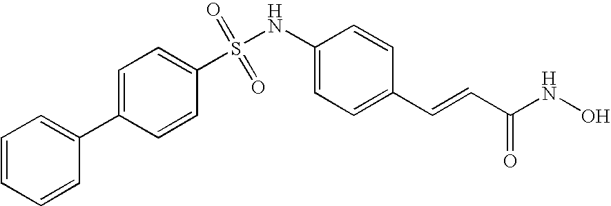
C1=CC=CC(C2=CC=C(S(NC3=CC=C(C=CC(NO)=O)C=C3)(=O)=O)C=C2)=C1
